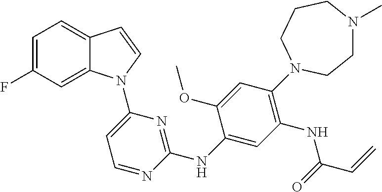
C1(NC2=NC(N3C4=CC(F)=CC=C4C=C3)=CC=N2)=CC(NC(C=C)=O)=C(N2CCCN(C)CC2)C=C1OC
